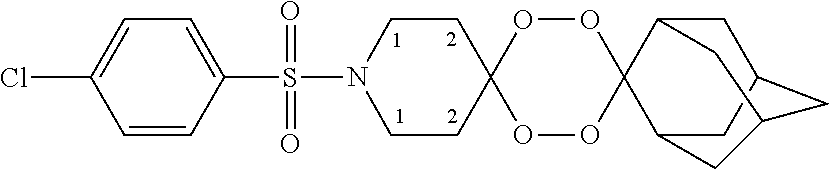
C12CC3CC(CC(C1)C3)C21OOC2(CCN(S(C3=CC=C(Cl)C=C3)(=O)=O)CC2)OO1
